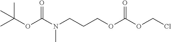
C(OC(N(CCCOC(OCCl)=O)C)=O)(C)(C)C
